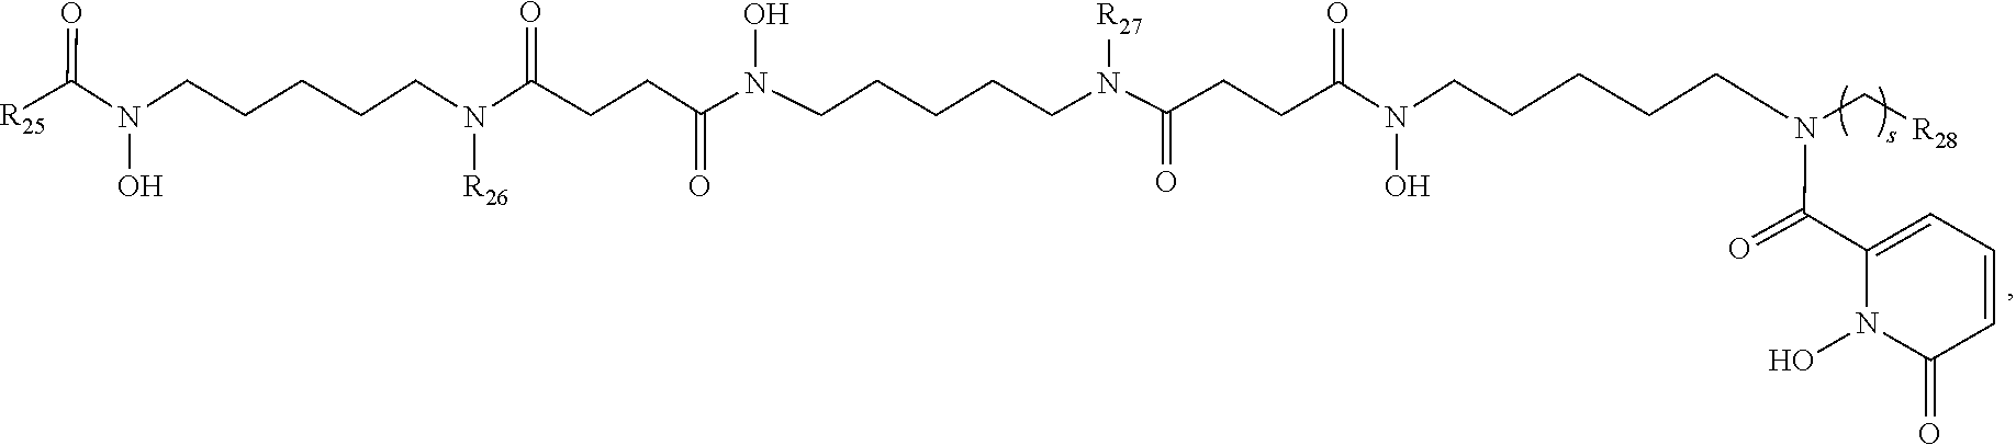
C(N(CCCCCN(O)C(CCC(N([R27])CCCCCN(O)C(CCC(N([R26])CCCCCN(O)C(=O)[R25])=O)=O)=O)=O)C[R28])(C1=CC=CC(=O)N1O)=O
